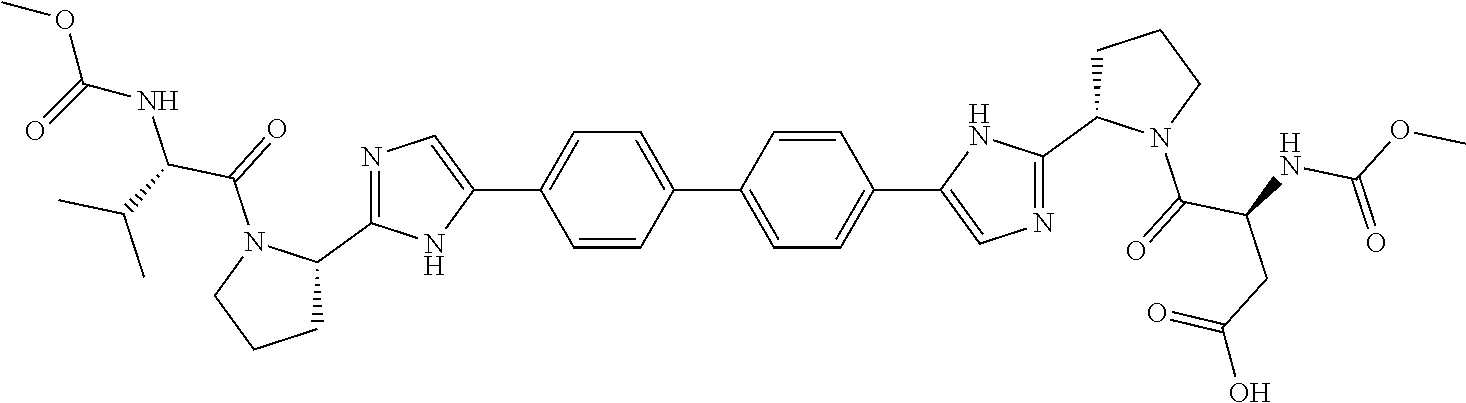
C1=CC(C2=CC=C(C3=CN=C(C4CCCN4C(C(CC(O)=O)NC(OC)=O)=O)N3)C=C2)=CC=C1C1=CN=C(C2CCCN2C(C(NC(=O)OC)C(C)C)=O)N1
